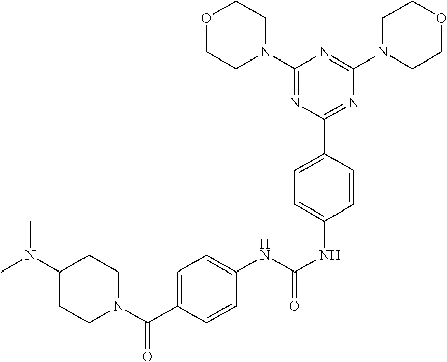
C1(N(C)C)CCN(C(C2=CC=C(NC(NC3=CC=C(C4=NC(N5CCOCC5)=NC(N5CCOCC5)=N4)C=C3)=O)C=C2)=O)CC1
